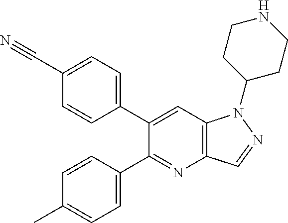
C1(C2=CC=C(C#N)C=C2)=CC2=C(N=C1C1=CC=C(C)C=C1)C=NN2C1CCNCC1
